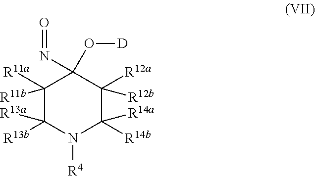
C1([R11b])([R11a])C([R13b])([R13a])N([R4])C([R14a])([R14b])C([R12a])([R12b])C1(N=O)O[D]
